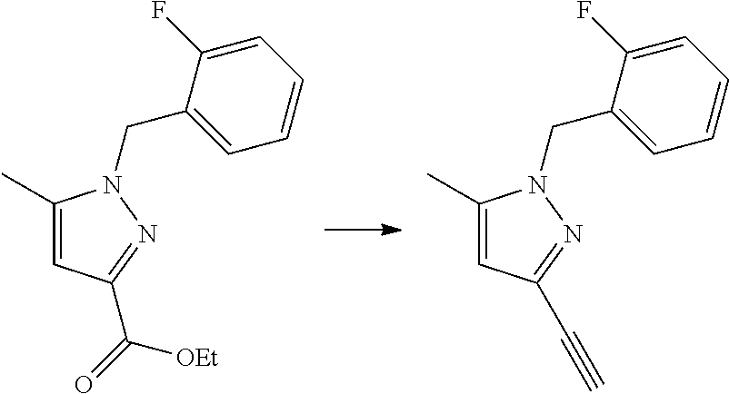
C1(C)=CC(C(=O)[OEt])=NN1CC1=CC=CC=C1F.C1(C)=CC(C#C)=NN1CC1=CC=CC=C1F
